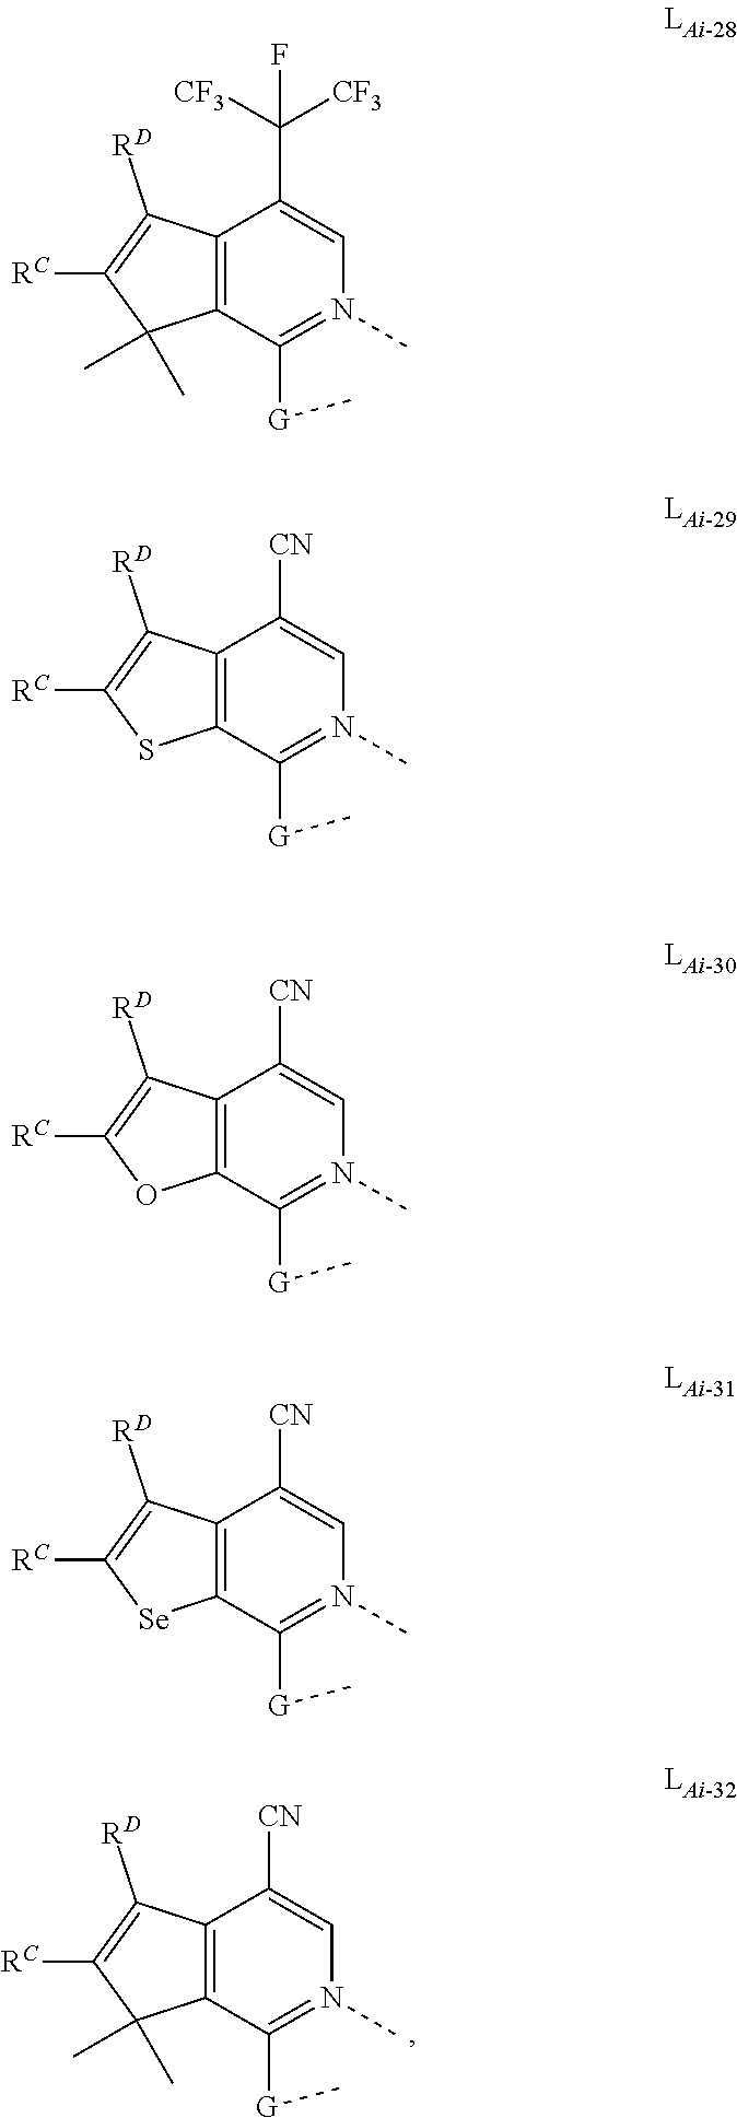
C12=C(C([G]C)=N(C)C=C1[CN])C(C)(C)C([RC])=C2[RD].C12=C(C([G]C)=N(C)C=C1C([CF3])([CF3])F)C(C)(C)C([RC])=C2[RD].C12=C(C([G]C)=N(C)C=C1[CN])SC([RC])=C2[RD].C12=C(C([G]C)=N(C)C=C1[CN])OC([RC])=C2[RD].C12=C(C([G]C)=N(C)C=C1[CN])[Se]C([RC])=C2[RD]
